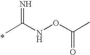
CC(NOC(C)=O)=N
